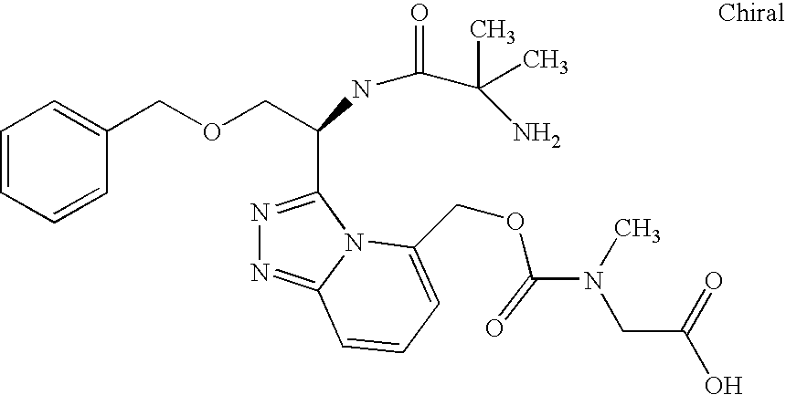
C1=CC=CC(COCC(C2=NN=C3N2C(COC(N(CC(=O)O)C)=O)=CC=C3)NC(C(N)(C)C)=O)=C1
